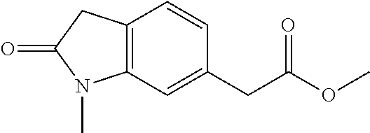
C12=C(C=C(CC(OC)=O)C=C1)N(C)C(=O)C2
